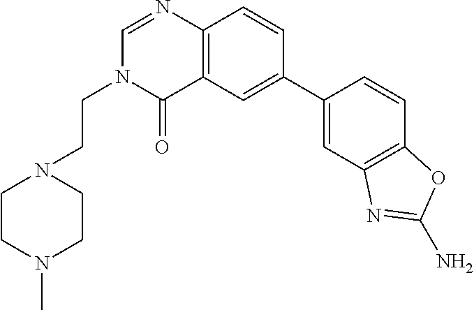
C1(C2=CC3=C(C=C2)N=CN(CCN2CCN(C)CC2)C3=O)=CC2=C(C=C1)OC(N)=N2
